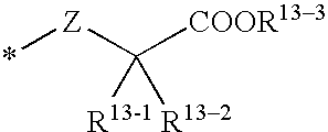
*[Z]C([COOR133])([R13-1])[R132]
